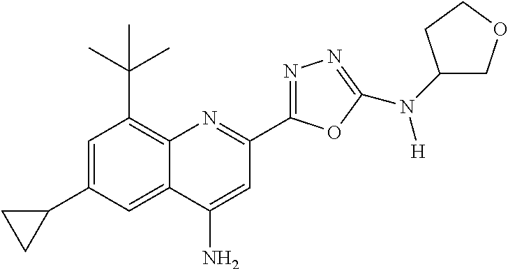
C1(C2=CC(C(C)(C)C)=C3C(=C2)C(N)=CC(C2=NN=C(N(C4COCC4)[H])O2)=N3)CC1
